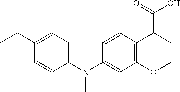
C1=CC(N(C2=CC3=C(C=C2)C(C(=O)O)CCO3)C)=CC=C1CC
